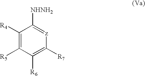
C1([R4])=C([R5])C([R6])=C([R7])[z]=C1[NHNH2]
